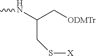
CNC(C[ODMTr])CS[X]
